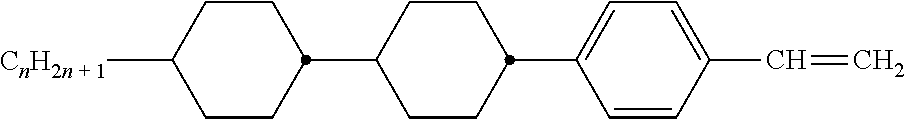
C1CC(C2=CC=C(C=C)C=C2)CCC1C1CCC([CnH2n + 1])CC1
